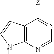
C12=C(N=CN=C1[Z])NC=C2
